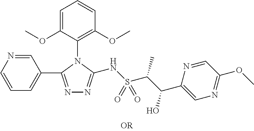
C1=C(OC)C(N2C(C3=CC=CN=C3)=NN=C2NS(C(C(C2=CN=C(OC)C=N2)O)C)(=O)=O)=C(OC)C=C1
